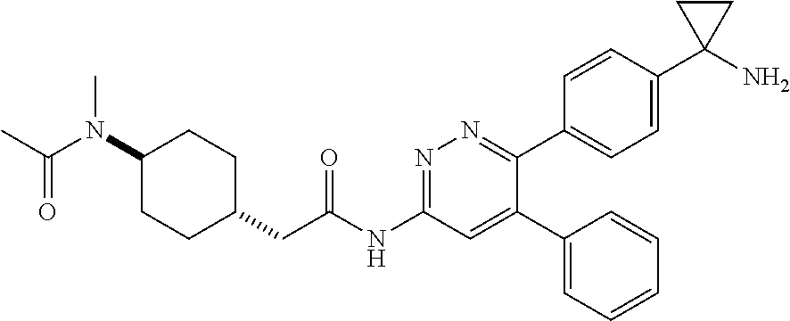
N1=C(NC(CC2CCC(N(C(C)=O)C)CC2)=O)C=C(C2=CC=CC=C2)C(C2=CC=C(C3(N)CC3)C=C2)=N1
